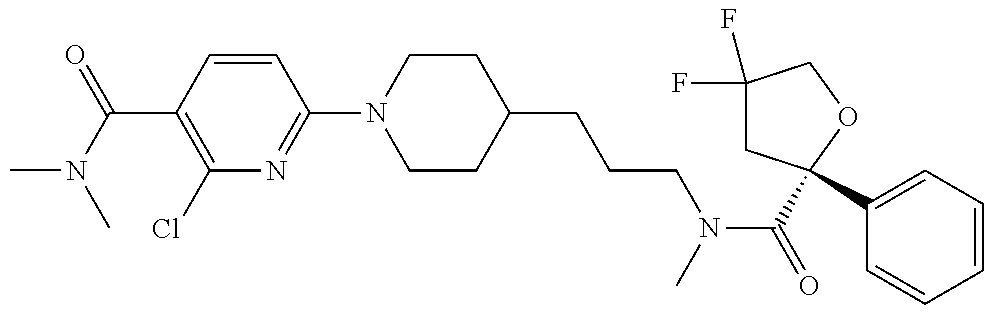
CN(C(=O)C1=C(Cl)N=C(N2CCC(CCCN(C(=O)C3(C4=CC=CC=C4)CC(F)(F)CO3)C)CC2)C=C1)C
